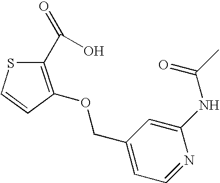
C1=C(NC(C)=O)N=CC=C1COC1=C(C(O)=O)SC=C1
